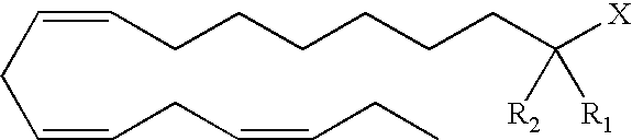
C(=CCC=CCC=CCC)CCCCCCC([X])([R2])[R1]
